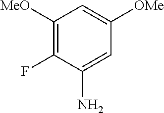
C1([MeO])=C(F)C(N)=CC([OMe])=C1
